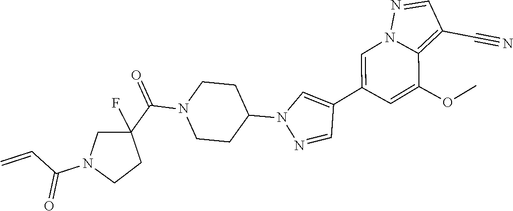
C1=C(C2=CN(C3CCN(C(C4(F)CN(C(C=C)=O)CC4)=O)CC3)N=C2)C=C(OC)C2=C(C#N)C=NN12
